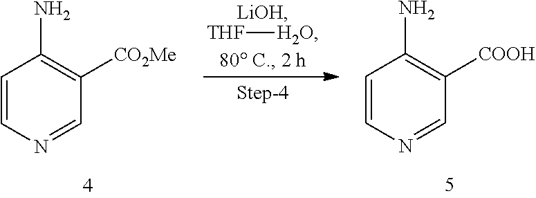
C1=NC=CC(N)=C1[COOH].C1=NC=CC(N)=C1[CO2Me].[THF][H2O]
